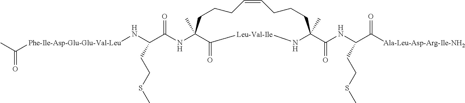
C1=CCCCC(NC(C(N[Phe-Ile-Asp-Glu-Glu-Val-Leu]C(C)=O)CCSC)=O)(C)C(=O)[Leu-Val-Ile]NC(C(NC(C([Ala-Leu-Asp-Arg-Ile-NH2])=O)CCSC)=O)(C)CCC1
